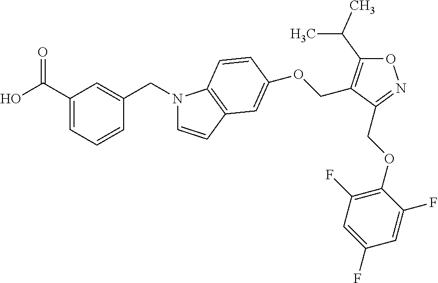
OC(C1=CC=CC(CN2C=CC3=C2C=CC(OCC2=C(C(C)C)ON=C2COC2=C(F)C=C(F)C=C2F)=C3)=C1)=O
